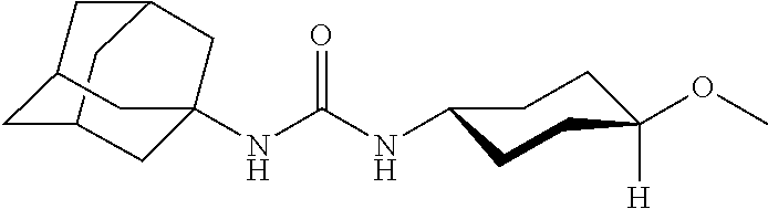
C12CC3CC(C1)CC(NC(NC1CCC([H])(OC)CC1)=O)(C3)C2
